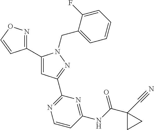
C1(C2=NOC=C2)=CC(C2=NC=CC(NC(=O)C3(C#N)CC3)=N2)=NN1CC1=CC=CC=C1F
